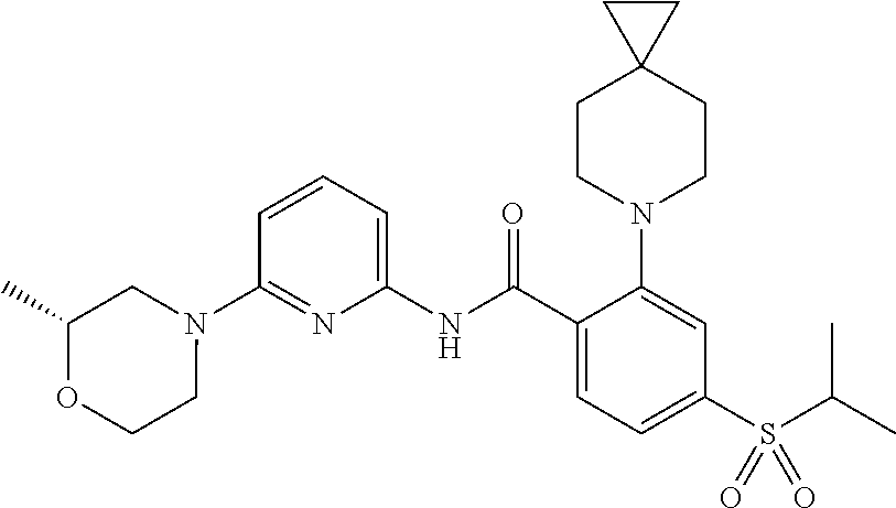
C1(N2CC(C)OCC2)=NC(NC(C2=CC=C(S(C(C)C)(=O)=O)C=C2N2CCC3(CC2)CC3)=O)=CC=C1
